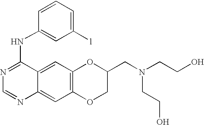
C1=NC2=CC3=C(C=C2C(NC2=CC([l])=CC=C2)=N1)OC(CN(CCO)CCO)CO3
